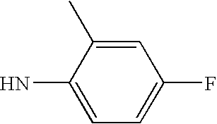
C1(F)=CC=C(N)C(C)=C1
